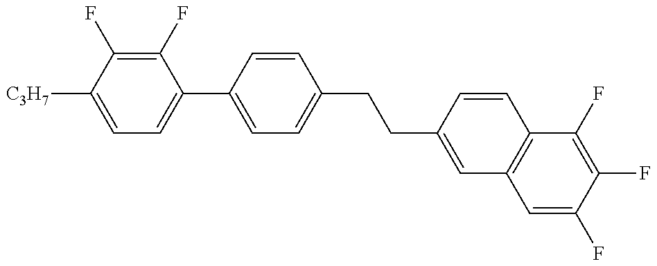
C1=C([C3H7])C(F)=C(F)C(C2=CC=C(CCC3=CC4=C(C=C3)C(F)=C(F)C(F)=C4)C=C2)=C1
